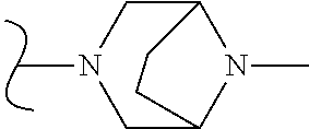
CN1CC2N(C)C(C1)CC2
